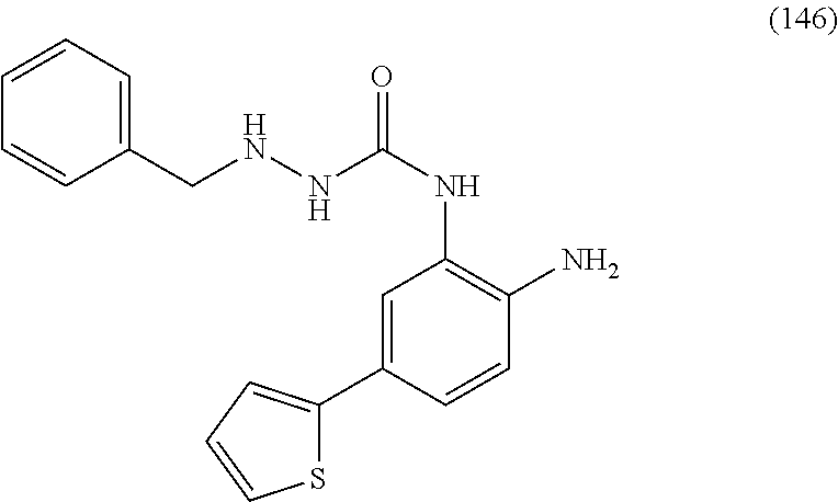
S1C(C2=CC(NC(=O)NNCC3=CC=CC=C3)=C(N)C=C2)=CC=C1
